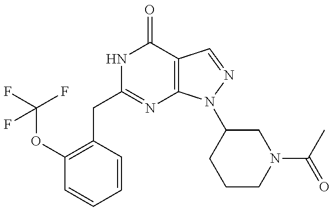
C1(CC2=NC3=C(C(=O)N2)C=NN3C2CCCN(C(C)=O)C2)=C(OC(F)(F)F)C=CC=C1
